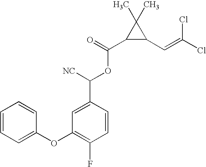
C1(C(=O)OC(C2=CC(OC3=CC=CC=C3)=C(F)C=C2)[NC])C(C=C(Cl)Cl)C1(C)C
